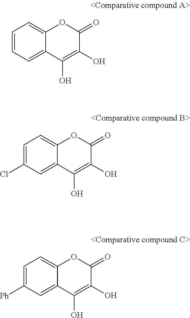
C1=CC=C2C(=C1)OC(=O)C(O)=C2O.C1=C(Cl)C=C2C(=C1)OC(=O)C(O)=C2O.C1=C([Ph])C=C2C(=C1)OC(=O)C(O)=C2O
